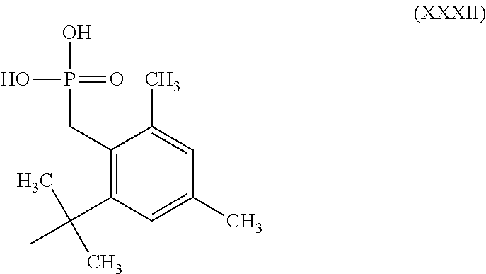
C1(CP(O)(O)=O)=C(C(C)(C)C)C=C(C)C=C1C
